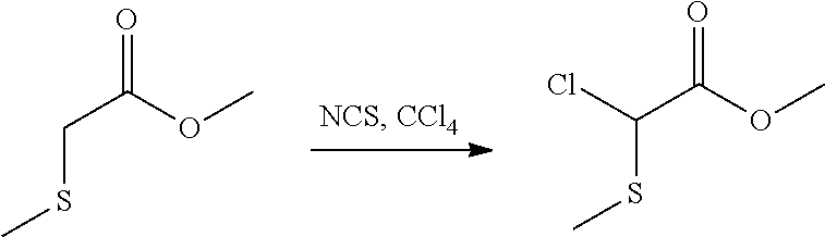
C(SC)C(OC)=O.C(SC)(C(OC)=O)Cl
